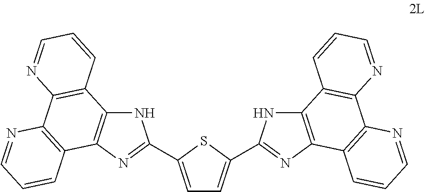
C1=C(C2=NC3=C(N2)C2=C(C4=C3C=CC=N4)N=CC=C2)SC(C2=NC3=C(N2)C2=C(C4=C3C=CC=N4)N=CC=C2)=C1
